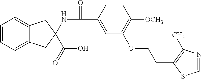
C1=CC=C2C(=C1)CC(NC(C1=CC(OCCC3=C(C)N=CS3)=C([OCH3])C=C1)=O)(C(O)=O)C2
